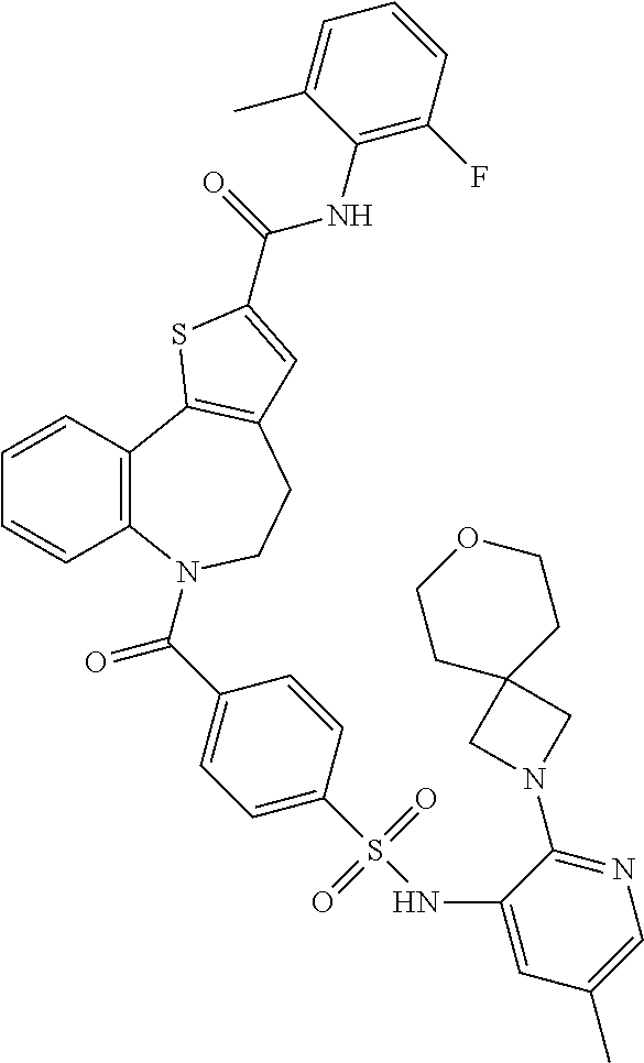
C1=CC2=C(C=C1)N(C(C1=CC=C(S(NC3=CC(C)=CN=C3N3CC4(C3)CCOCC4)(=O)=O)C=C1)=O)CCC1=C2SC(C(=O)NC2=C(F)C=CC=C2C)=C1
